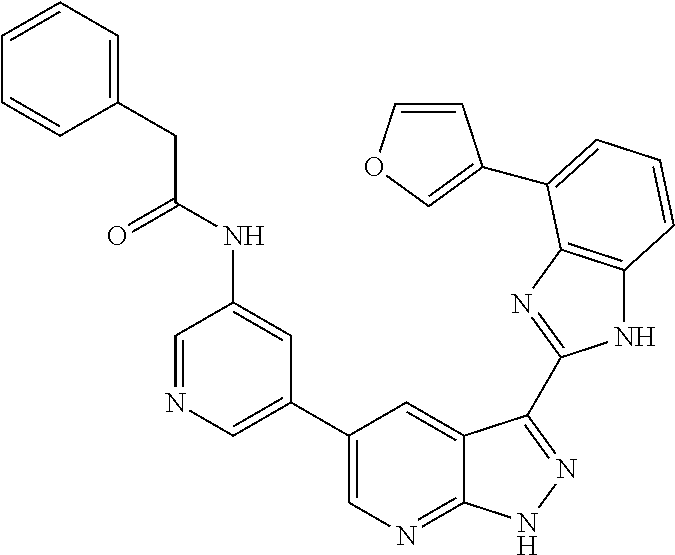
N1C2=C(N=C1C1=NNC3=NC=C(C4=CN=CC(NC(CC5=CC=CC=C5)=O)=C4)C=C31)C(C1=COC=C1)=CC=C2
